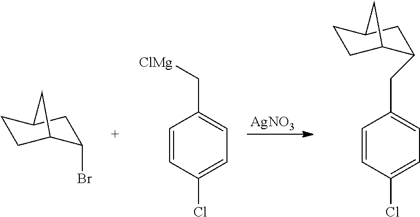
[AgNO3].C1CC2C(Br)CC1C2.C1=CC(Cl)=CC=C1C[ClMg].C1=CC(Cl)=CC=C1CC1C2CCC(C1)C2
